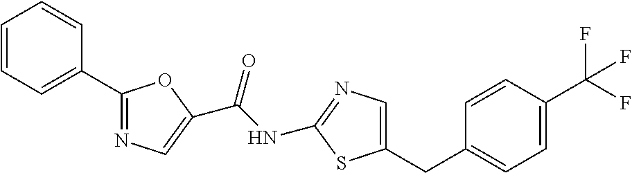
C1=CC(C(F)(F)F)=CC=C1CC1=CN=C(NC(C2=CN=C(C3=CC=CC=C3)O2)=O)S1
